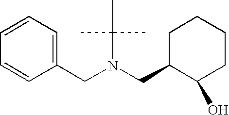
C1=CC=CC(CN(CC2C(O)CCCC2)C(C)(C)C)=C1
